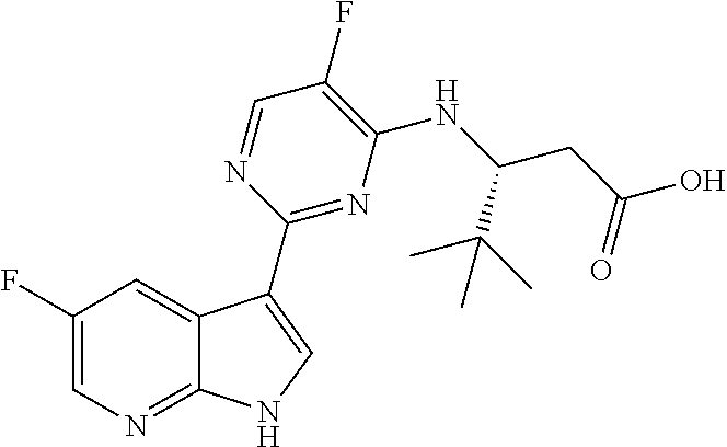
C1(F)=CN=C2C(=C1)C(C1=NC(NC(CC(O)=O)C(C)(C)C)=C(F)C=N1)=CN2
